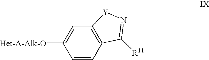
C1([Het-A-Alk-O])=CC2=C(C=C1)C([R11])=N[Y]2
